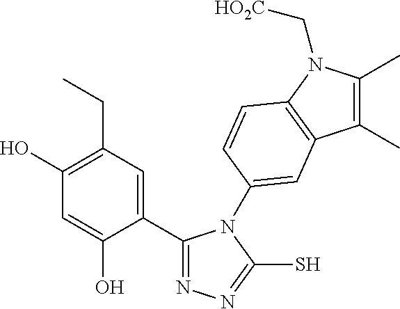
C1(C2=NN=C(S)N2C2=CC3=C(N(C[HO2C])C(C)=C3C)C=C2)=CC(CC)=C(O)C=C1O
